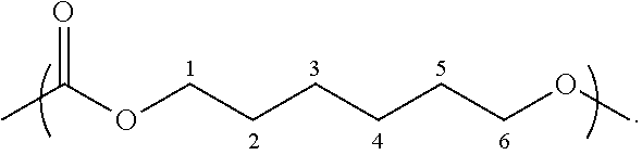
CC(OCCCCCCOC)=O
